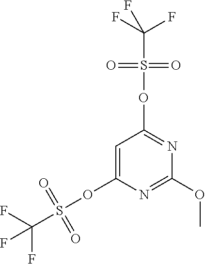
C1=C(OS(=O)(C(F)(F)F)=O)N=C(OC)N=C1OS(=O)(C(F)(F)F)=O
